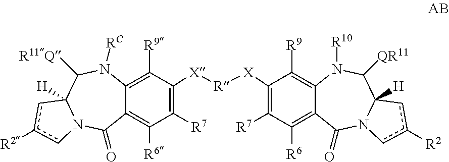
C1([R9])=C2C(=C([R6])C([R7])=C1[X][R][X]C1=C([R7])C([R6])=C3C(=C1[R9])N([R10])C([QR11])C1([H])N(C3=O)cc([R2])c1)C(=O)N1C([H])(C([R11Q])N2[RC])cc([R2])c1
